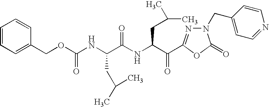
C1=CC=C(COC(NC(C(NC(CC(C)C)C(=O)C2=NN(CC3=CC=NC=C3)C(=O)O2)=O)CC(C)C)=O)C=C1
